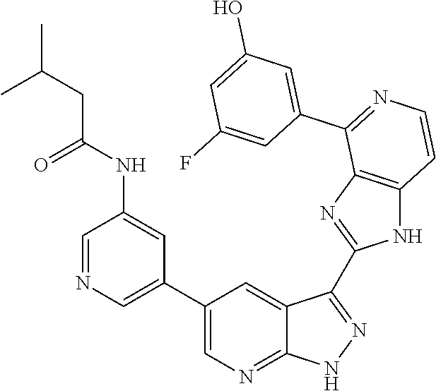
C1=NC=C(C2=CN=C3C(=C2)C(C2=NC4=C(N2)C=CN=C4C2=CC(O)=CC(F)=C2)=NN3)C=C1NC(CC(C)C)=O
